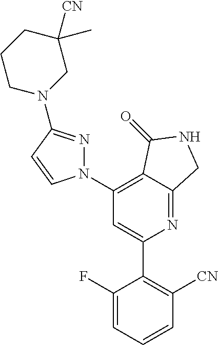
C1(N2N=C(N3CC([CN])(C)CCC3)C=C2)=C2C(=NC(C3=C([CN])C=CC=C3F)=C1)CNC2=O
